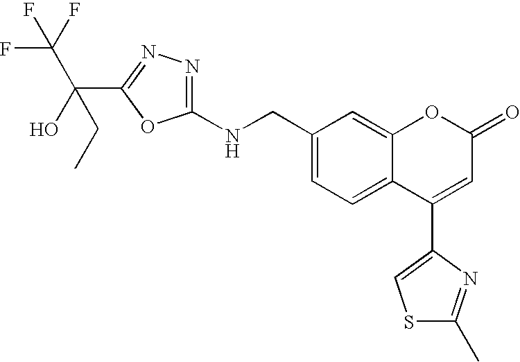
C1(CNC2=NN=C(C(O)(CC)C(F)(F)F)O2)=CC=C2C(=C1)OC(=O)C=C2C1=CSC(C)=N1
